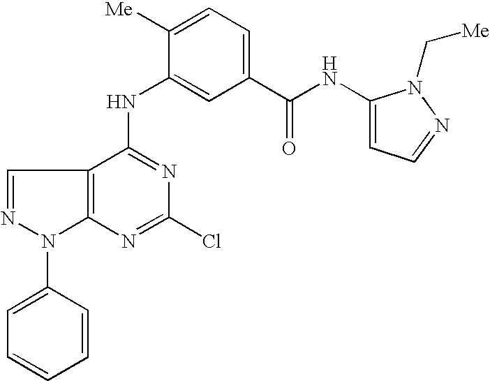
C12=C(C(NC3=CC(C(NC4=CC=NN4C[Me])=O)=CC=C3[Me])=NC(Cl)=N1)C=NN2C1=CC=CC=C1
